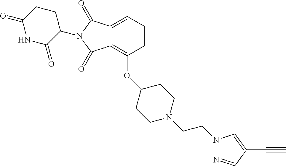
N1=CC(C#C)=CN1CCN1CCC(OC2=C3C(=CC=C2)C(=O)N(C2CCC(=O)NC2=O)C3=O)CC1
